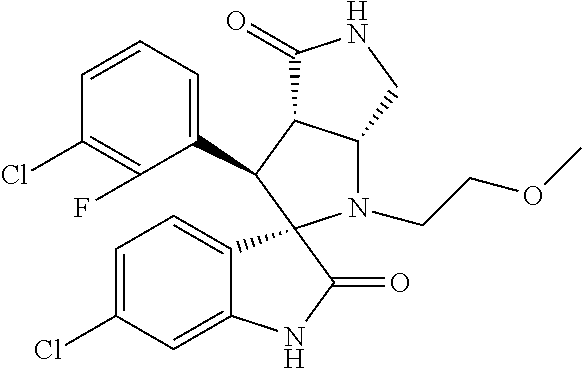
C1(C2C3C(N(CCOC)C24C2=CC=C(Cl)C=C2NC4=O)CNC3=O)=CC=CC(Cl)=C1F
